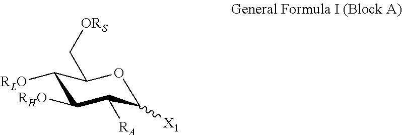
C1([RLO])C([RHO])C([RA])C([X1])OC1C[ORS]
